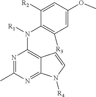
N1=C(C)N=C2C(=C1N(C1=C([R3])C=C(OC)C=C1[R2])[R1])C=CN2[R4]
